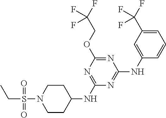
C1CN(S(=O)(=O)CC)CCC1NC1=NC(OCC(F)(F)F)=NC(NC2=CC(C(F)(F)F)=CC=C2)=N1
